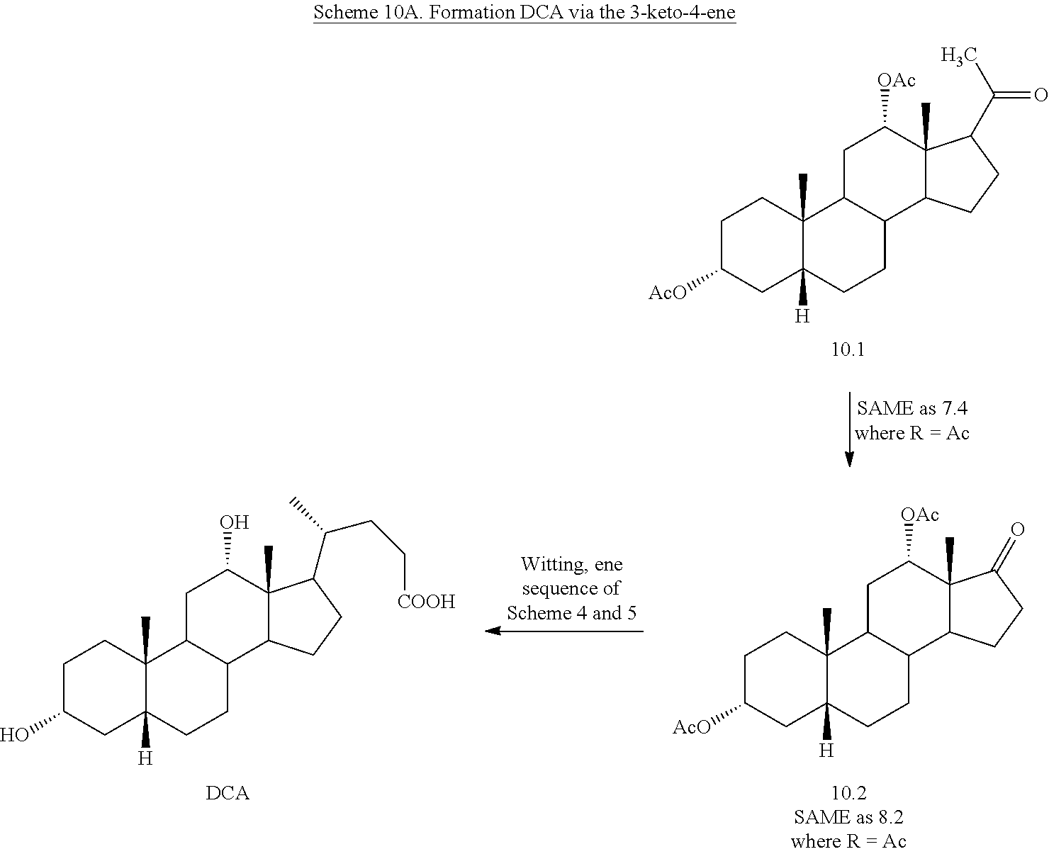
C1C(O)CC2([H])C(C)(C1)C1C(CC2)C2C(C)(C(O)C1)C(C(C)CC[COOH])CC2.C1C([AcO])CC2([H])C(C)(C1)C1C(CC2)C2C(C)(C([OAc])C1)C(=O)CC2.C1C([AcO])CC2([H])C(C)(C1)C1C(CC2)C2C(C)(C([OAc])C1)C(C(C)=O)CC2
